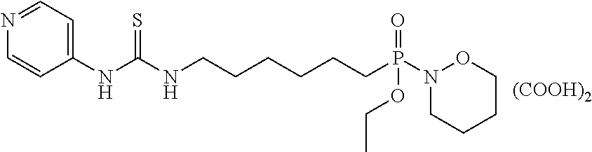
N1=CC=C(NC(=S)NCCCCCCP(=O)(N2OCCCC2)OCC)C=C1.[(COOH)2]
